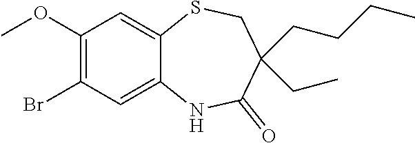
N1C2=CC(Br)=C(OC)C=C2SCC(CCCC)(CC)C1=O
